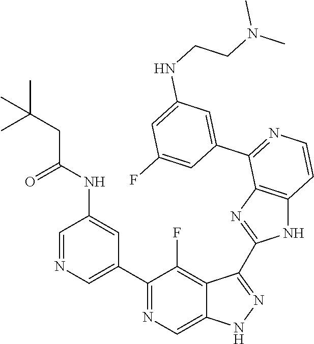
C1=NC=C(C2=NC=C3C(=C2F)C(C2=NC4=C(N2)C=CN=C4C2=CC(NCCN(C)C)=CC(F)=C2)=NN3)C=C1NC(CC(C)(C)C)=O
